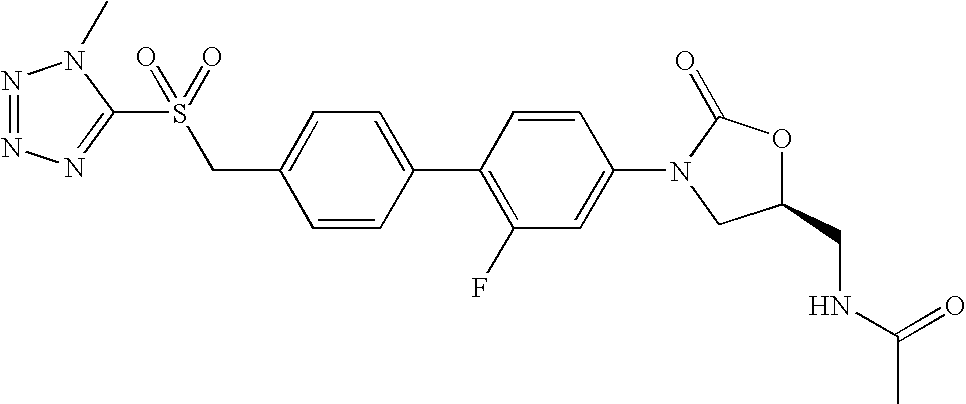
C1(CS(C2=NN=NN2C)(=O)=O)=CC=C(C2=C(F)C=C(N3CC(CNC(C)=O)OC3=O)C=C2)C=C1
